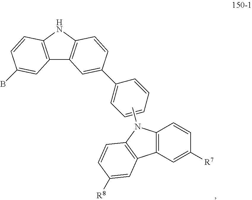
C12=C(NC3=C1C=C(C1=CC=CC=C1)C=C3)C=CC(B)=C2.CN1C2=C(C=C([R7])C=C2)C2=C1C=CC([R8])=C2
